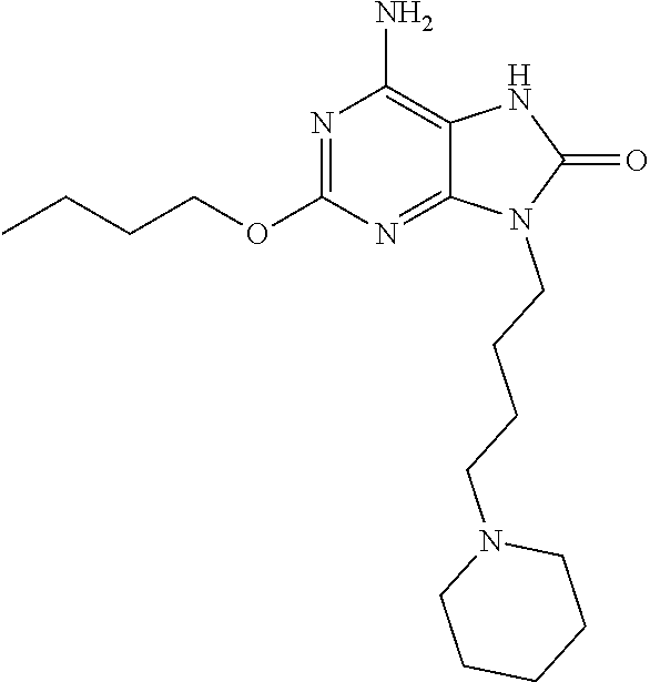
N1=C(OCCCC)N=C2C(=C1N)NC(=O)N2CCCCN1CCCCC1
